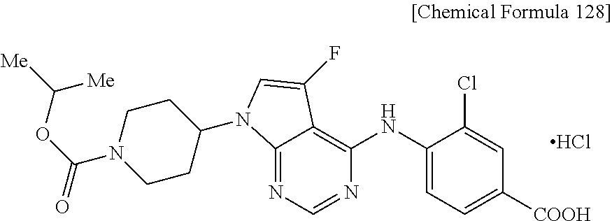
N1(C(OC([Me])[Me])=O)CCC(N2C3=NC=NC(NC4=CC=C([COOH])C=C4Cl)=C3C(F)=C2)CC1.Cl
